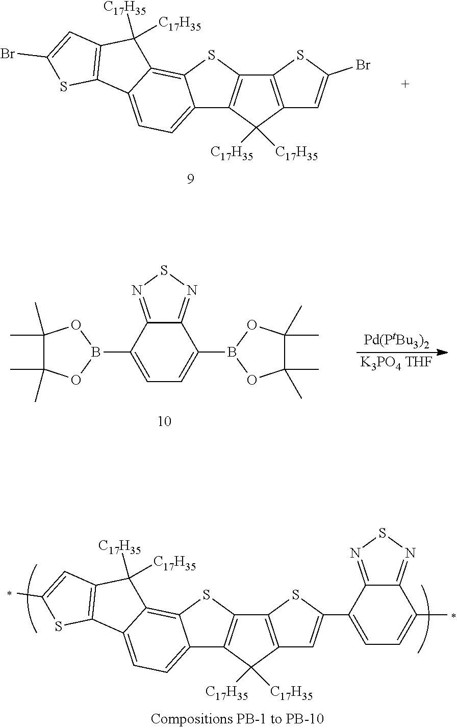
C12=C(C([C17H35])([C17H35])C3=C1SC1=C4C(=CC=C31)C1=C(C4([C17H35])[C17H35])C=C(Br)S1)C=C(Br)S2.C1=C(B2OC(C)(C)C(C)(C)O2)C2=NSN=C2C(B2OC(C)(C)C(C)(C)O2)=C1.[Pd(PtBu3)2].[K3PO4 THF].C12=C(C([C17H35])([C17H35])C3=C1SC1=C4C(=CC=C31)C1=C(C4([C17H35])[C17H35])C=C(C)S1)C=C(C1=CC=C(C)C3=NSN=C13)S2
